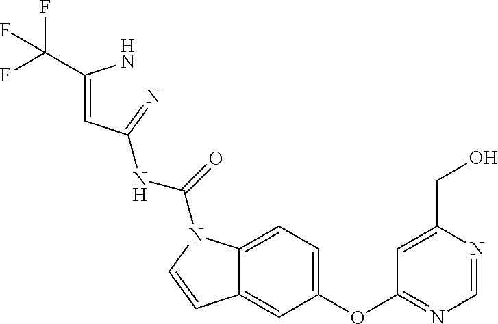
C12=CC(OC3=NC=NC(CO)=C3)=CC=C1N(C(NC(C=C(N)C(F)(F)F)=N)=O)C=C2
